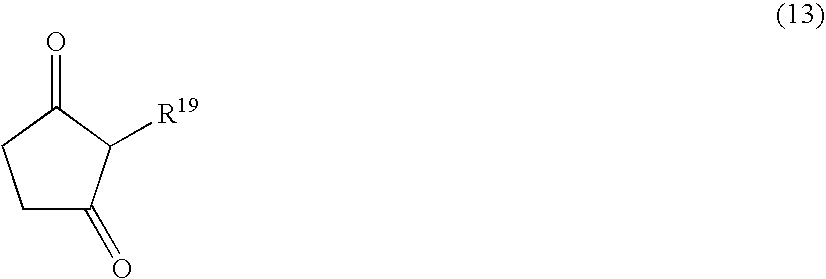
C1C(=O)C([R19])C(=O)C1
